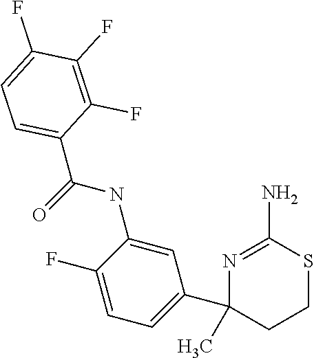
C1=C(F)C(F)=C(F)C(C(=O)NC2=CC(C3(C)CCSC(N)=N3)=CC=C2F)=C1
